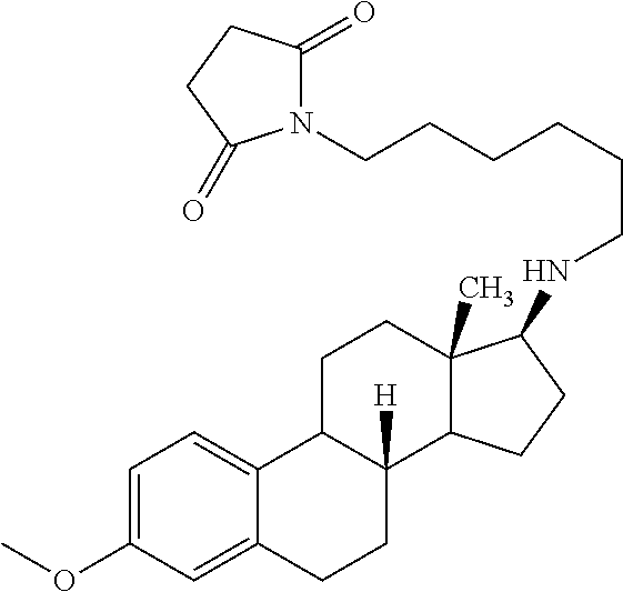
COC1=CC=C2C(=C1)CCC1([H])C2CCC2(C)C1CCC2NCCCCCCN1C(=O)CCC1=O
